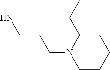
C1C(CC)N(CCCN)CCC1
